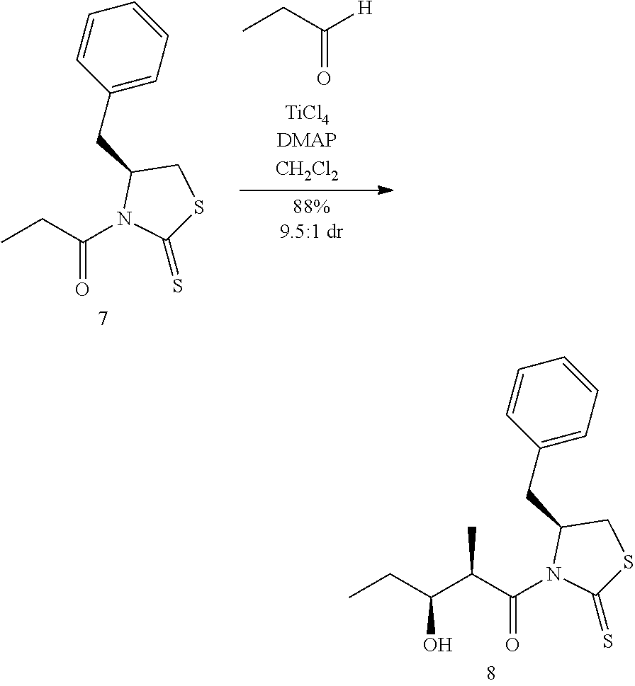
CCC([H])=O.C1(CC2N(C(CC)=O)C(=S)SC2)=CC=CC=C1.C1(CC2N(C(C(C(CC)O)C)=O)C(=S)SC2)=CC=CC=C1
